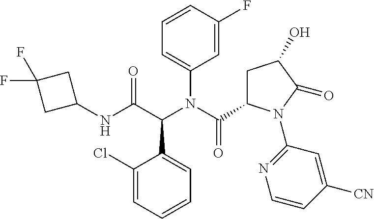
C1=CC(F)=CC(N(C(C2CC(O)C(=O)N2C2=NC=CC([CN])=C2)=O)C(C(NC2CC(F)(F)C2)=O)C2=CC=CC=C2Cl)=C1
